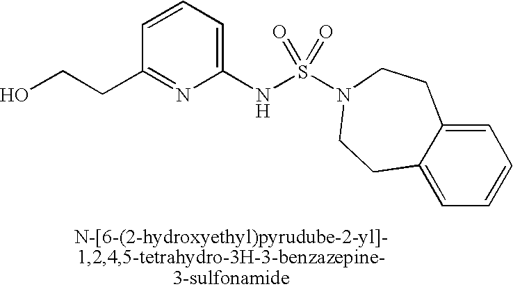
C1=CC=C(NS(N2CCC3=CC=CC=C3CC2)(=O)=O)N=C1CCO
